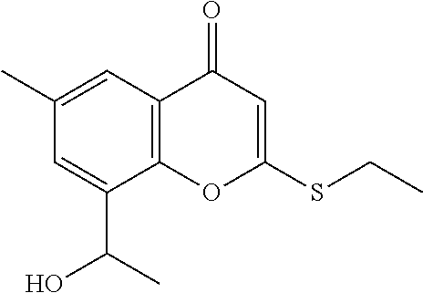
C12=C(C(C(C)O)=CC(C)=C1)OC(SCC)=CC2=O
